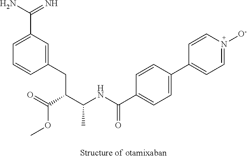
C1=C(C(=N)N)C=C(CC(C(OC)=O)C(C)NC(=O)C2=CC=C(C3=CC=N([O-])C=C3)C=C2)C=C1
